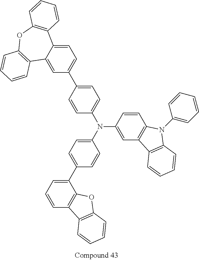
C1(C2=CC=CC3=C2OC2=C3C=CC=C2)=CC=C(N(C2=CC3=C(C=C2)N(C2=CC=CC=C2)C2=C3C=CC=C2)C2=CC=C(C3=CC=C4C(=C3)C3=C(OC5=C4C=CC=C5)C=CC=C3)C=C2)C=C1
